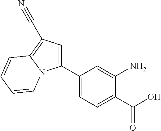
C1(C2=CC=C(C(O)=O)C(N)=C2)=CC(C#N)=C2N1C=CC=C2
